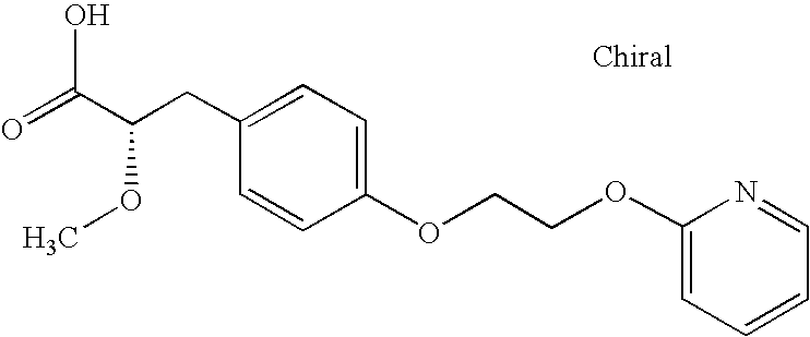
C1=C(OCCOC2=CC=CC=N2)C=CC(CC(C(=O)O)OC)=C1
